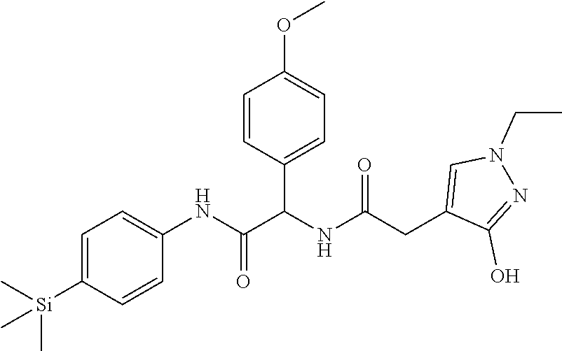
C1=C([Si](C)(C)C)C=CC(NC(=O)C(NC(CC2=CN(CC)N=C2O)=O)C2=CC=C(OC)C=C2)=C1
